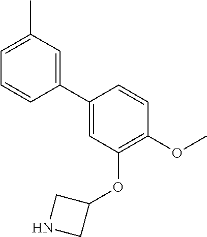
C1(C2=CC(C)=CC=C2)=CC(OC2CNC2)=C(OC)C=C1
